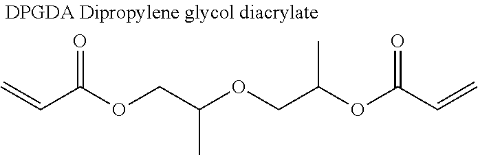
C=CC(OCC(OCC(OC(C=C)=O)C)C)=O
